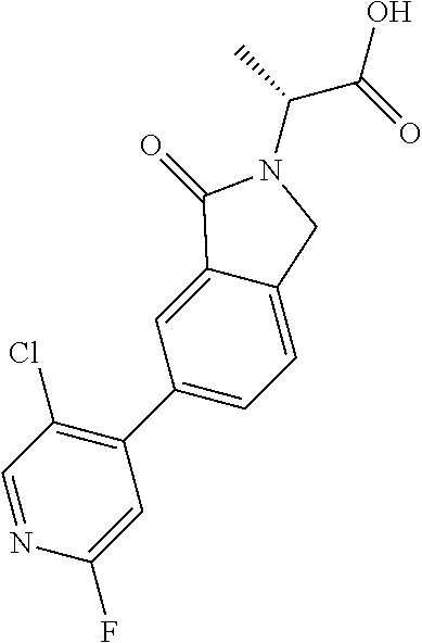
C1(C2=CC=C3C(=C2)C(=O)N(C(C(O)=O)C)C3)=C(Cl)C=NC(F)=C1
